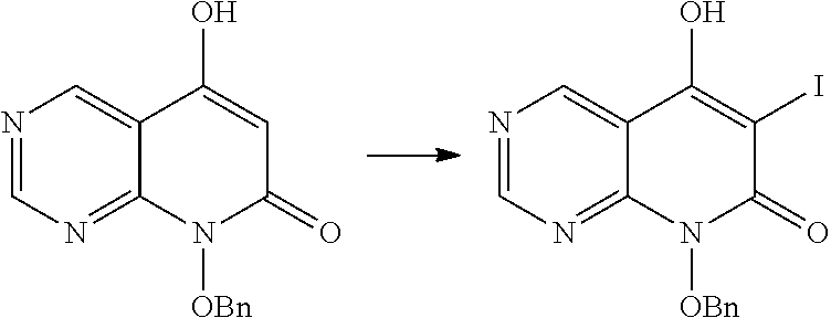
N1=CN=C2C(=C1)C(O)=CC(=O)N2[OBn].N1=CN=C2C(=C1)C(O)=C(I)C(=O)N2[OBn]
